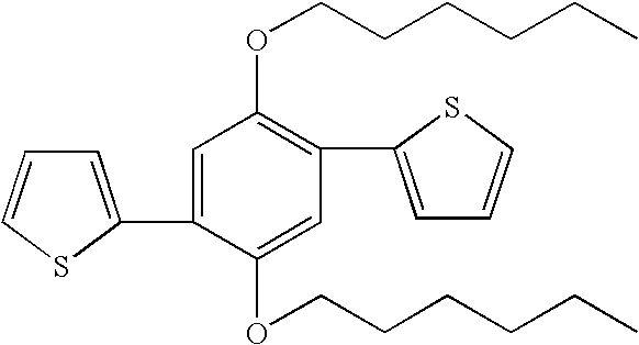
C1=C(C2=CC=CS2)C(OCCCCCC)=CC(C2=CC=CS2)=C1OCCCCCC
